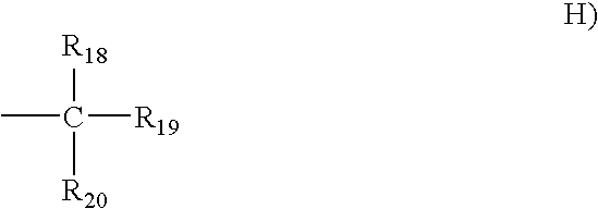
CC([R19])([R18])[R20]
